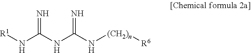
[R1]NC(NC(N[(CH2)n][R6])=N)=N
